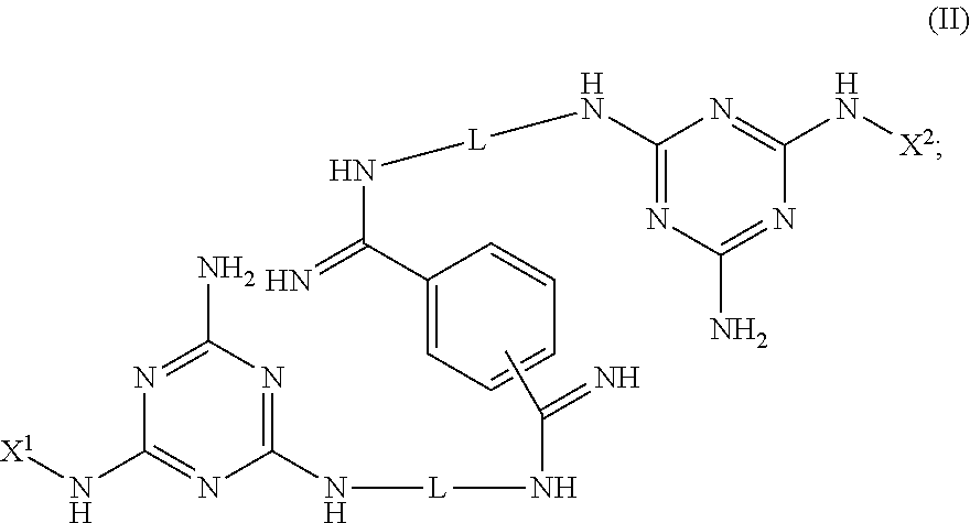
C1(N[L]NC(=N)C)=NC(N)=NC(N[X1])=N1.C1(C(N[L]NC2=NC(N)=NC(N[X2])=N2)=N)=CC=CC=C1
